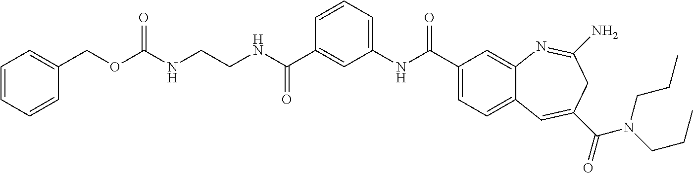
C(OCC1=CC=CC=C1)(NCCNC(C1=CC(NC(C2=CC=C3C(=C2)N=C(N)CC(C(=O)N(CCC)CCC)=C3)=O)=CC=C1)=O)=O
